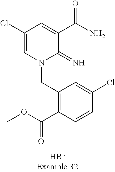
C(N1C(=N)C(C(N)=O)=CC(Cl)=C1)C1=C(C(OC)=O)C=CC(Cl)=C1
